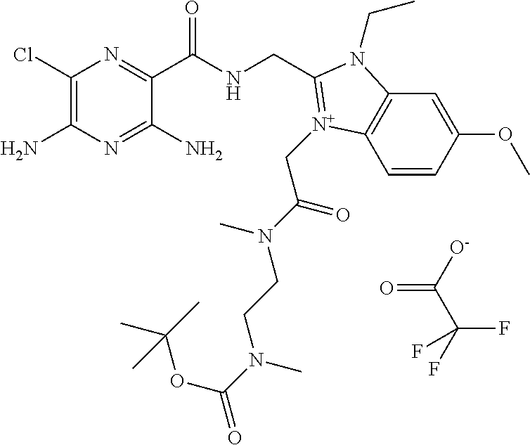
C1(Cl)=C(N)N=C(N)C(C(NCC2=[N+](CC(=O)N(C)CCN(C(OC(C)(C)C)=O)C)C3=C(C=C(OC)C=C3)N2CC)=O)=N1.[O-]C(C(F)(F)F)=O
